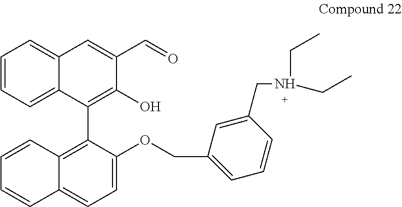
C1=CC=C2C(=C1)C=C(C=O)C(O)=C2C1=C2C(=CC=C1OCC1=CC=CC(CN(CC)CC)=C1)C=CC=C2
